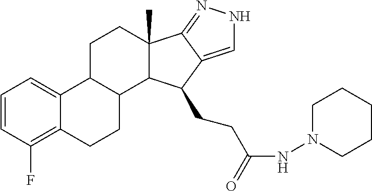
C1=CC(F)=C2C(=C1)C1C(CC2)C2C(C)(CC1)C1=NNC=C1C2CCC(NN1CCCCC1)=O
